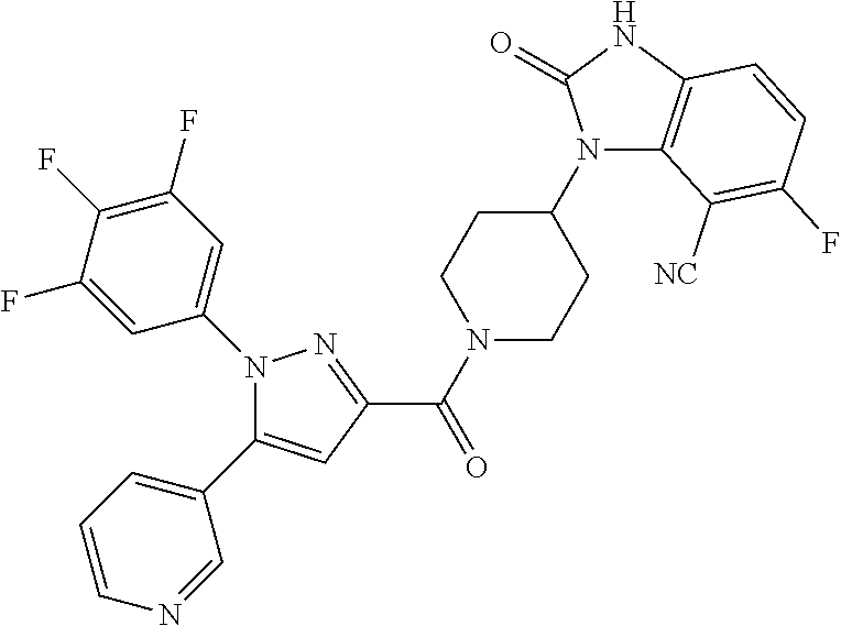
N1(C(C2=NN(C3=CC(F)=C(F)C(F)=C3)C(C3=CC=CN=C3)=C2)=O)CCC(N2C3=C(NC2=O)C=CC(F)=C3[NC])CC1
